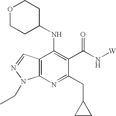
C12=C(N=C(CC3CC3)C(C(N[W])=O)=C1NC1CCOCC1)N(CC)N=C2
